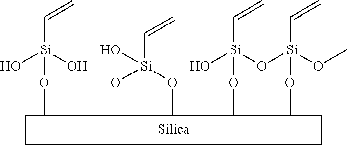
O[Si](O)(C=C)OC.O[Si](O[Si](OC)(C=C)OC)(C=C)OC.O([Si](OC)(C=C)O)C
